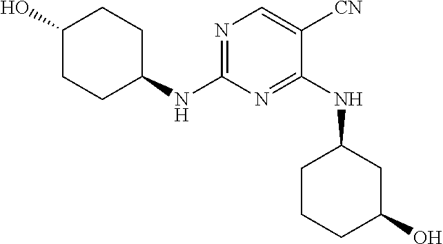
N1=C(NC2CCC(O)CC2)N=C(NC2CCCC(O)C2)C([CN])=C1
